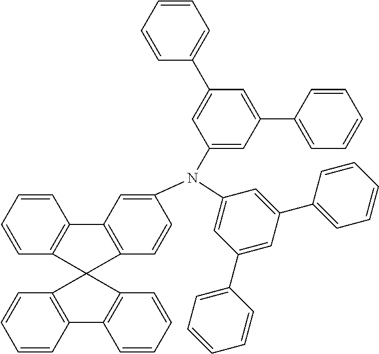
C1=C(C2=CC=CC=C2)C=C(N(C2=CC(C3=CC=CC=C3)=CC(C3=CC=CC=C3)=C2)C2=CC3=C(C=C2)C2(C4=C3C=CC=C4)C3=C(C=CC=C3)C3=C2C=CC=C3)C=C1C1=CC=CC=C1
